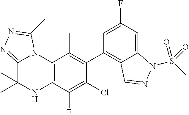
C1(C2=C3C(=CC(F)=C2)N(S(C)(=O)=O)N=C3)=C(C)C2=C(C(F)=C1Cl)NC(C)(C)C1=NN=C(C)N21
